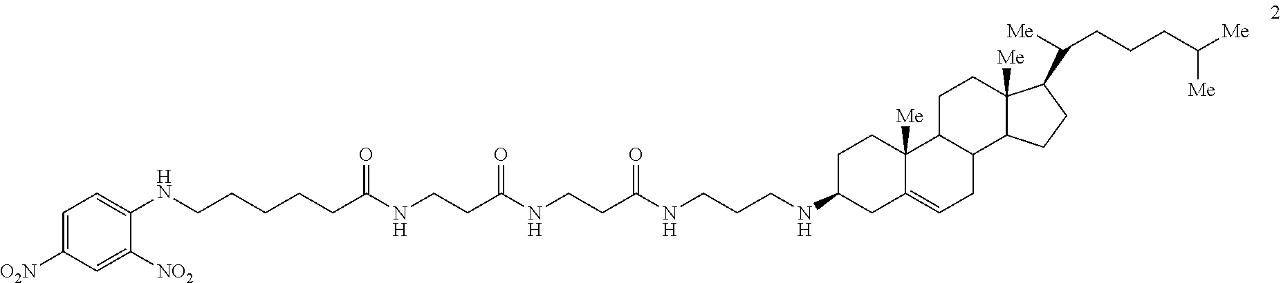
N(C1CC2=CCC3C(C2([Me])CC1)CCC1([Me])C3CCC1C([Me])CCCC([Me])[Me])CCCNC(CCNC(CCNC(CCCCCNC1=CC=C([O2N])C=C1[NO2])=O)=O)=O
